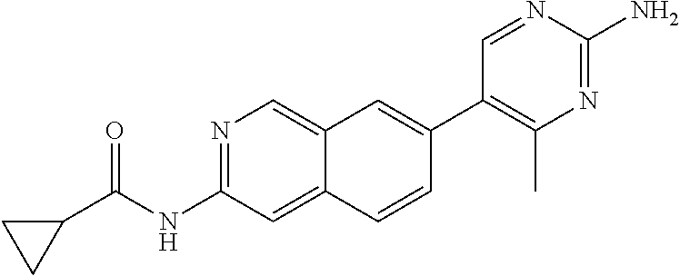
N1=C(NC(C2CC2)=O)C=C2C(=C1)C=C(C1=C(C)N=C(N)N=C1)C=C2
